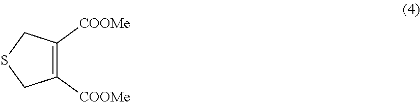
C1([COOMe])=C([COOMe])CSC1
